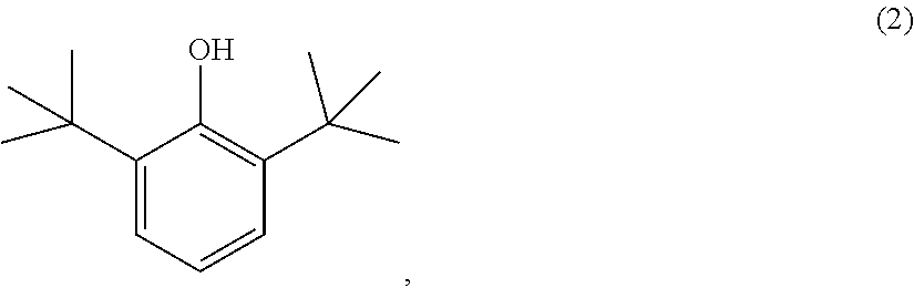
C1(C(C)(C)C)=CC=CC(C(C)(C)C)=C1O
